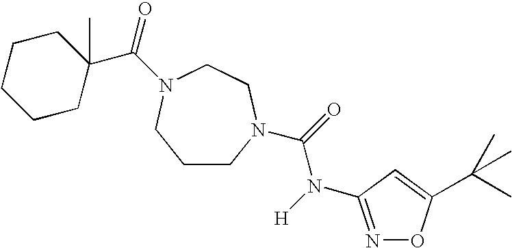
C1CN(C(=O)N([H])C2=NOC(C(C)(C)C)=C2)CCN(C(=O)C2(C)CCCCC2)C1
